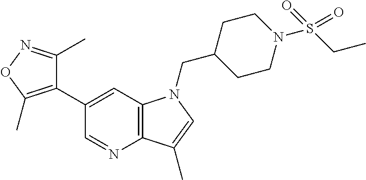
C12=C(C=C(C3=C(C)ON=C3C)C=N1)N(CC1CCN(S(CC)(=O)=O)CC1)C=C2C
